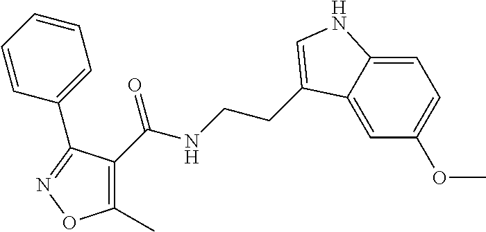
C1(C)=C(C(NCCC2=CNC3=CC=C(OC)C=C32)=O)C(C2=CC=CC=C2)=NO1
